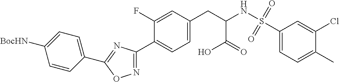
C1=C(F)C(C2=NOC(C3=CC=C([BocHN])C=C3)=N2)=CC=C1CC(NS(C1=CC=C(C)C(Cl)=C1)(=O)=O)C(=O)O
